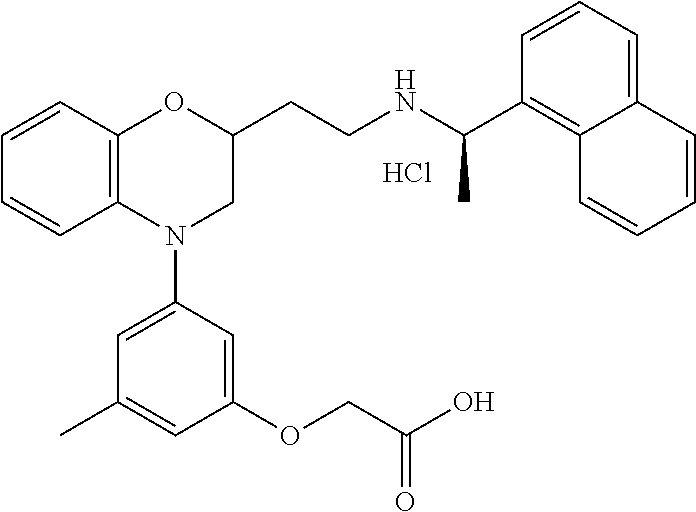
Cl.C1=CC2=C(C=C1)N(C1=CC(C)=CC(OCC(O)=O)=C1)CC(CCNC(C1=C3C(=CC=C1)C=CC=C3)C)O2
